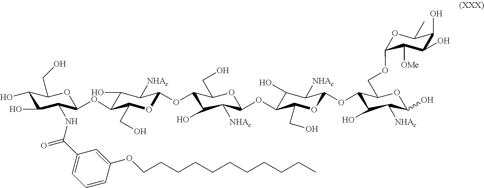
C1(C(NC2C(O)C(O)C(CO)OC2OC2C(O)C([NHAc])C(OC3C(O)C([NHAc])C(OC4C(O)C([NHAc])C(OC5C(O)C([NHAc])C(O)OC5COC5OC(C)C(O)C(O)C5[OMe])OC4CO)OC3CO)OC2CO)=O)=CC=CC(OCCCCCCCCCCC)=C1
